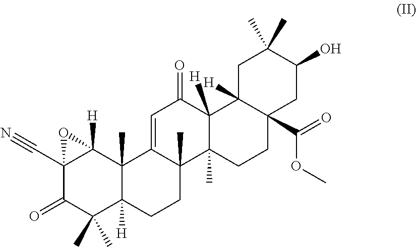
C12(C#N)C(=O)C(C)(C)C3([H])C(C)(C1([H])O2)C1=CC(=O)C2([H])C(C)(C1(C)CC3)CCC1(C(=O)OC)C2([H])CC(C)(C)C(O)C1
